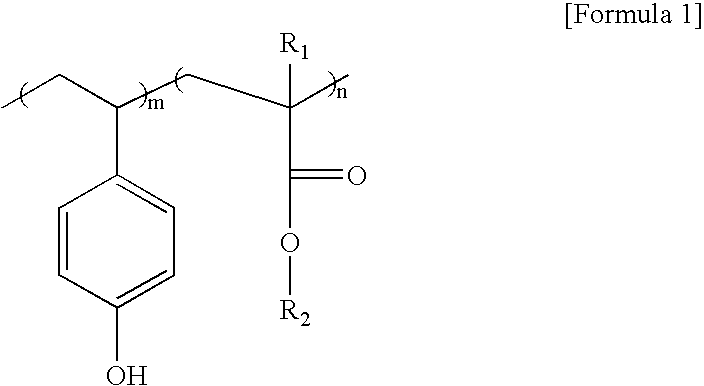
C1(O)=CC=C(C(CC)CC(C)(C(=O)O[R2])[R1])C=C1
